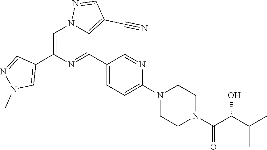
C1=C(C2=CN(C)N=C2)N=C(C2=CC=C(N3CCN(C(C(C(C)C)O)=O)CC3)N=C2)C2=C(C#N)C=NN12
